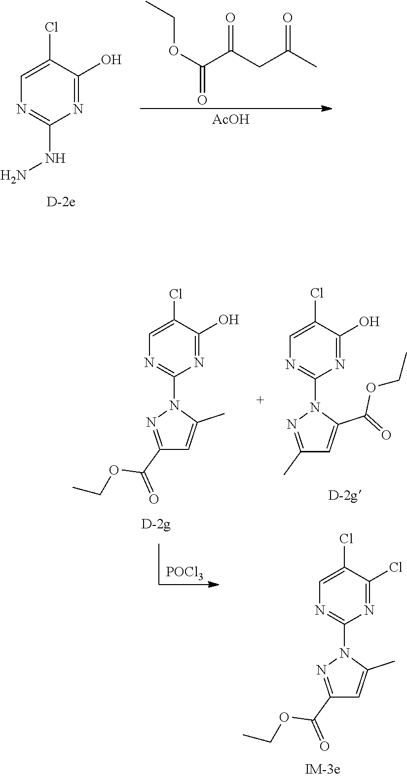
C1=C(Cl)C(O)=NC(NN)=N1.O(C(C(CC(C)=O)=O)=O)CC.[AcOH].C1=C(Cl)C(O)=NC(N2N=C(C(OCC)=O)C=C2C)=N1.C1=C(Cl)C(O)=NC(N2N=C(C)C=C2C(OCC)=O)=N1.C1=C(Cl)C(Cl)=NC(N2N=C(C(OCC)=O)C=C2C)=N1.[POCl3]
